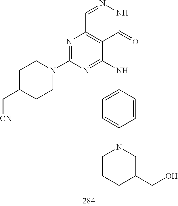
C1=NNC(=O)C2=C1N=C(N1CCC(C[CN])CC1)N=C2NC1=CC=C(N2CCCC(CO)C2)C=C1
